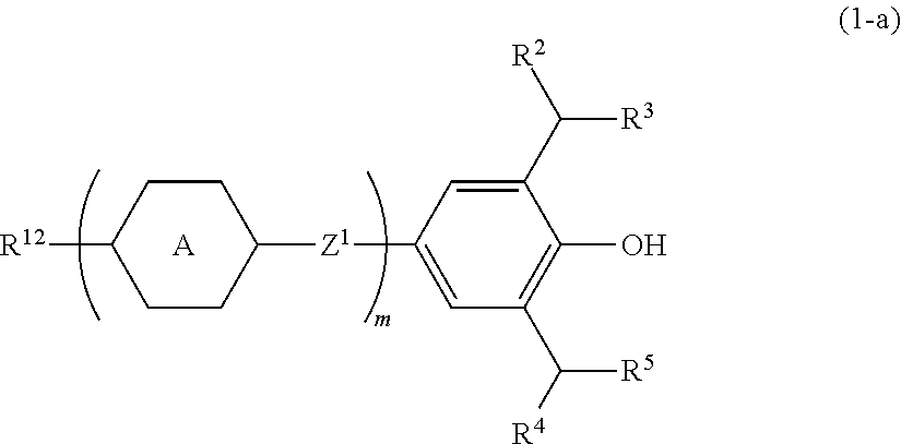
[R12]C1CCC([Z1]C2=CC(C([R5])[R4])=C(O)C(C([R3])[R2])=C2)CC1.[A]
